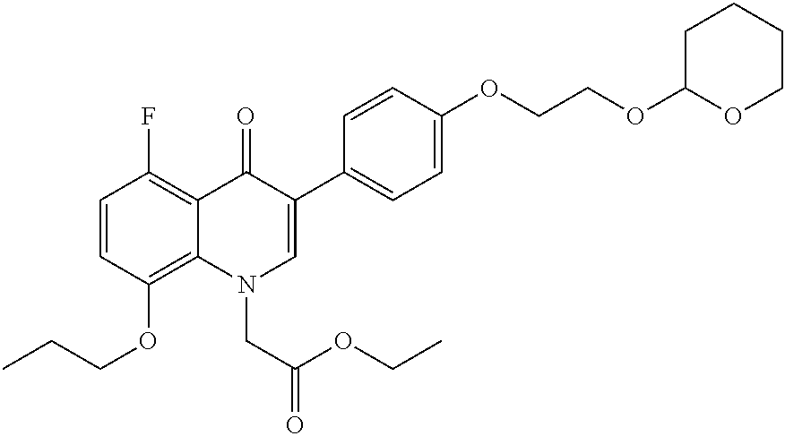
C1=CC(OCCC)=C2C(=C1F)C(=O)C(C1=CC=C(OCCOC3OCCCC3)C=C1)=CN2CC(=O)OCC
